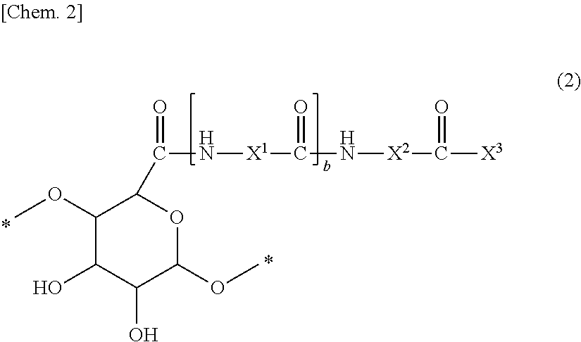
C1(OC)C(O)C(O)C(OC)OC1C(N[X1]C(=O)N[X2]C(=O)[X3])=O
